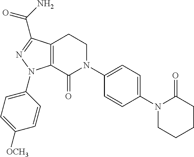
C12=C(C(=O)N(C3=CC=C(N4CCCCC4=O)C=C3)CC1)N(C1=CC=C([OCH3])C=C1)N=C2C(N)=O
